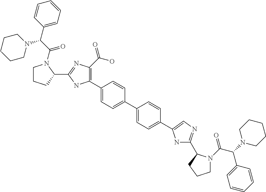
C1CCC(C2=NC(C(O)=O)=C(C3=CC=C(C4=CC=C(C5=CN=C(C6N(C(C(C7=CC=CC=C7)N7CCCCC7)=O)CCC6)N5)C=C4)C=C3)N2)N1C(C(C1=CC=CC=C1)N1CCCCC1)=O
